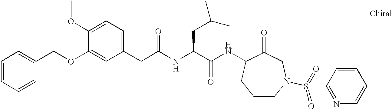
C1=CC=CC(COC2=CC(CC(NC(C(NC3C(=O)CN(S(C4=NC=CC=C4)(=O)=O)CCC3)=O)CC(C)C)=O)=CC=C2OC)=C1
